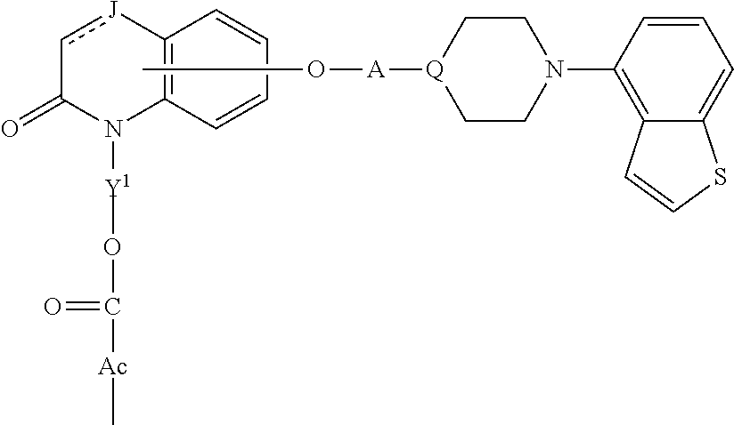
CO[A][Q]1CCN(C2=C3C(=CC=C2)SC=C3)CC1.[J]1cC(=O)N([Y1]OC(=O)[Ac]C)C2=C1C=CC=C2
